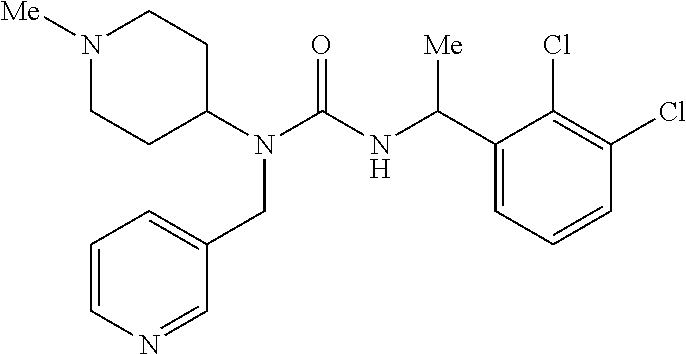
N1([Me])CCC(N(C(=O)NC(C2=CC=CC(Cl)=C2Cl)[Me])CC2=CC=CN=C2)CC1
